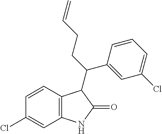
C1=CC2=C(C=C1Cl)NC(=O)C2C(CCC=C)C1=CC(Cl)=CC=C1
